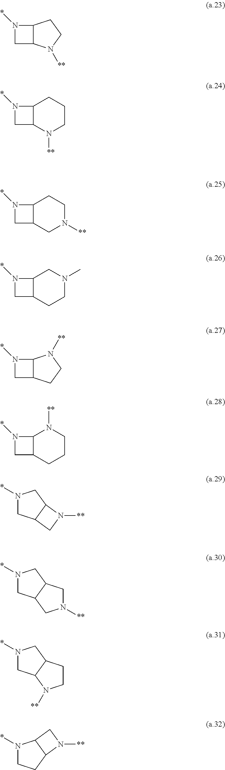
N1(*)CC2C1CCN2[**].N1(*)CC2C1CCCN2[**].N1(*)CC2C1CCN([**])C2.N1(*)CC2C1CN(C)CC2.N1(*)CC2C1N([**])CC2.N1(*)CC2C1N([**])CCC2.N1(*)CC2C(C1)N([**])C2.N1(*)CC2C(C1)CN([**])C2.N1(*)CC2C(C1)CCN2[**].N1(*)CCC2C1CN2[**]
